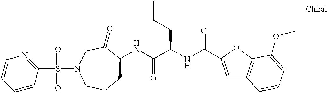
S(N1CC(=O)C(NC(C(NC(=O)C2=CC3=C(O2)C(OC)=CC=C3)CC(C)C)=O)CCC1)(=O)(=O)C1=NC=CC=C1
